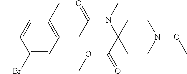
C1=C(C)C(Br)=CC(CC(N(C2(C(OC)=O)CCN(OC)CC2)C)=O)=C1C
